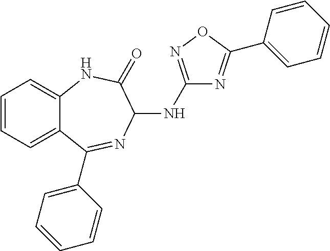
C1=CC=C2C(=C1)NC(=O)C(NC1=NOC(C3=CC=CC=C3)=N1)N=C2C1=CC=CC=C1
